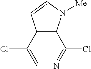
C12=C(C(Cl)=CN=C1Cl)C=CN2[Me]
